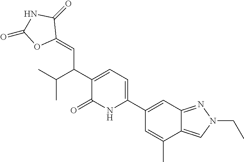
C1(C2=CC=C(C(C(C)C)C=C3OC(=O)NC3=O)C(=O)N2)=CC2=NN(CC)C=C2C(C)=C1
